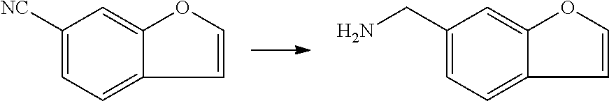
C1(CN)=CC=C2C(=C1)OC=C2.C1([NC])=CC=C2C(=C1)OC=C2
